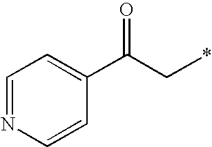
C1(C(C*)=O)=CC=NC=C1
